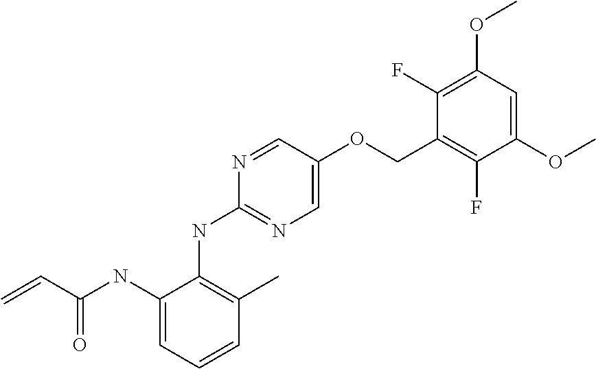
N1=CC(OCC2=C(F)C(OC)=CC(OC)=C2F)=CN=C1NC1=C(C)C=CC=C1NC(C=C)=O
